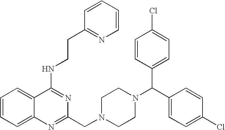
C1(NCCC2=NC=CC=C2)=NC(CN2CCN(C(C3=CC=C(Cl)C=C3)C3=CC=C(Cl)C=C3)CC2)=NC2=CC=CC=C12
